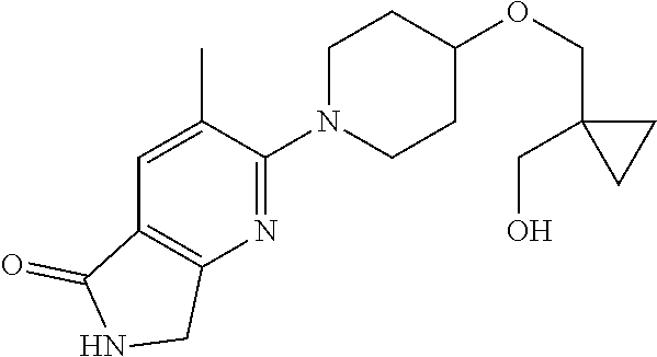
C1=C(C)C(N2CCC(OCC3(CO)CC3)CC2)=NC2=C1C(=O)NC2
